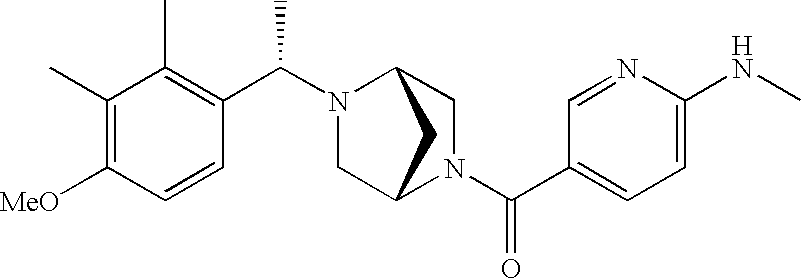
C1=C(NC)N=CC(C(N2CC3N(C(C4=C(C)C(C)=C([MeO])C=C4)C)CC2C3)=O)=C1
